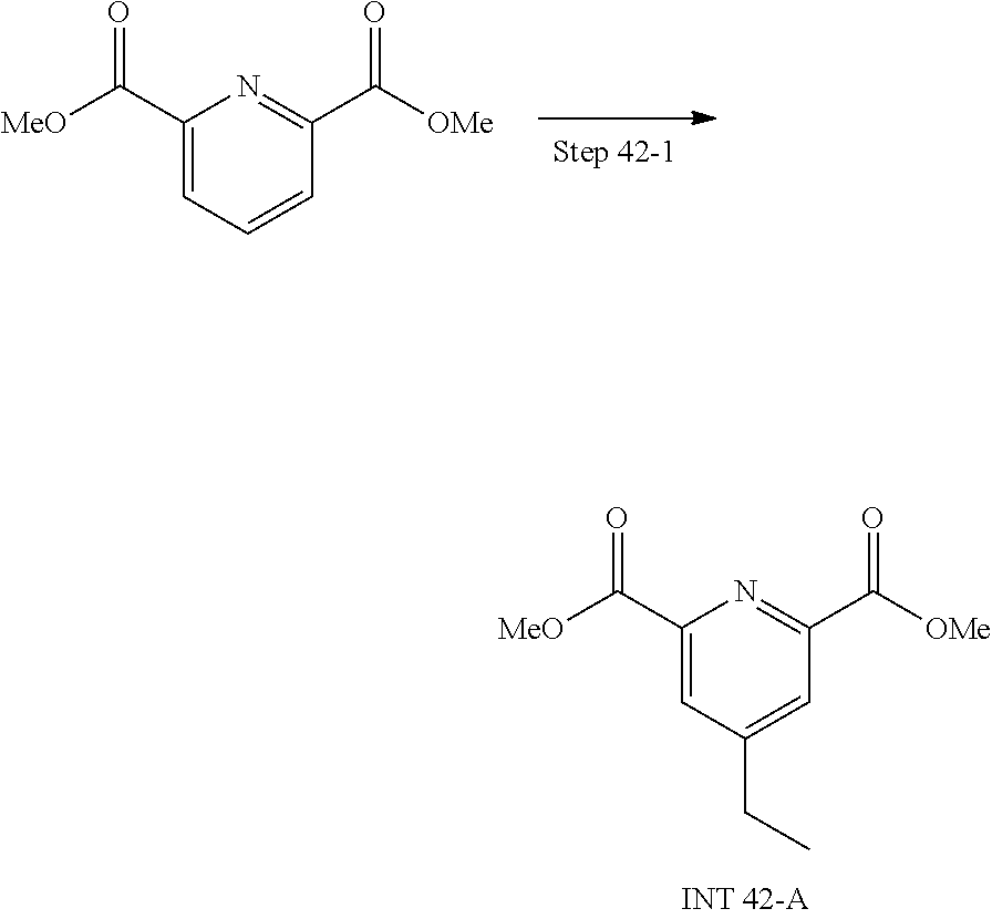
C1(C([MeO])=O)=CC(CC)=CC(C([OMe])=O)=N1.C1(C([MeO])=O)=CC=CC(C([OMe])=O)=N1
